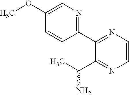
C1(C2=NC=CN=C2C(C)N)=NC=C(OC)C=C1
